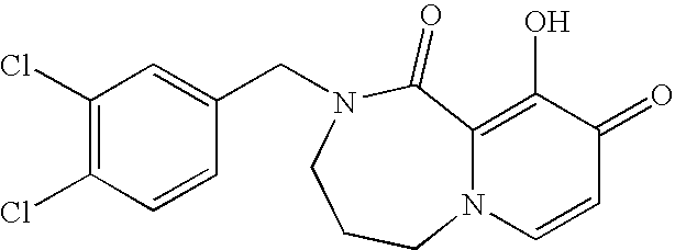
C1(Cl)=C(Cl)C=CC(CN2C(=O)C3=C(O)C(=O)C=CN3CCC2)=C1
